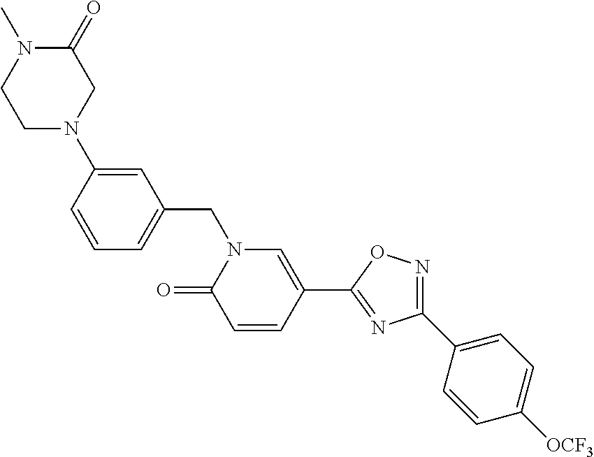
C1=CC(N2CC(=O)N(C)CC2)=CC(CN2C(=O)C=CC(C3=NC(C4=CC=C([OCF3])C=C4)=NO3)=C2)=C1
